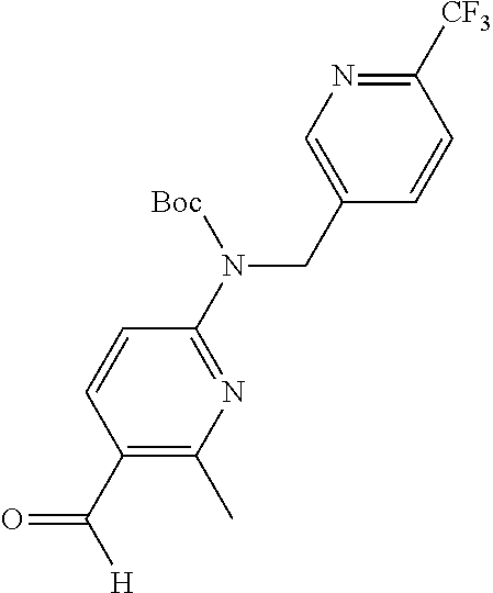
C1(CN(C2=NC(C)=C(C([H])=O)C=C2)[Boc])=CN=C([CF3])C=C1
